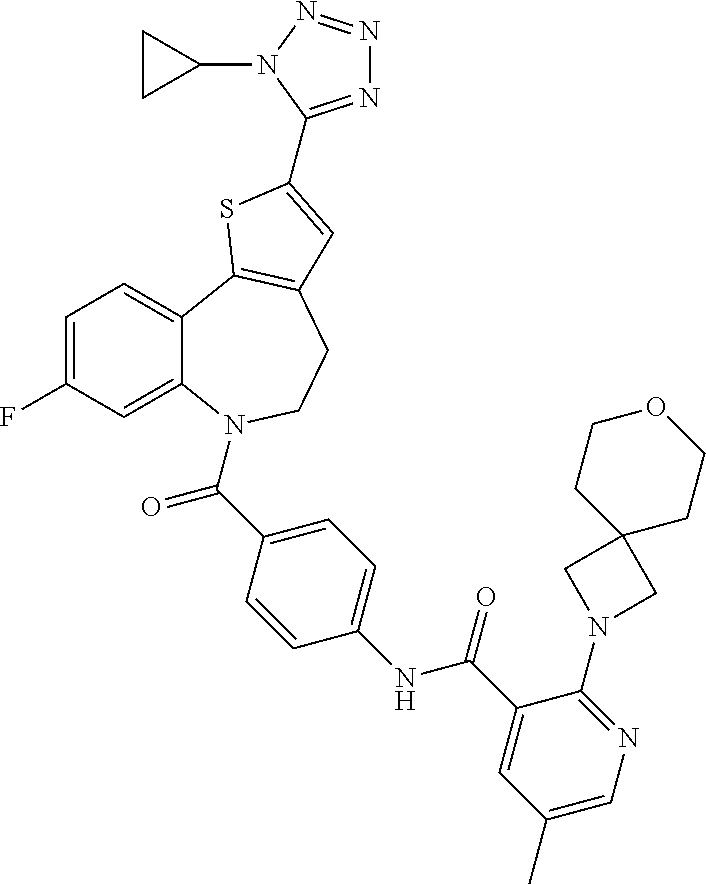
C1=C(F)C=C2C(=C1)C1=C(CCN2C(=O)C2=CC=C(NC(=O)C3=CC(C)=CN=C3N3CC4(C3)CCOCC4)C=C2)C=C(C2=NN=NN2C2CC2)S1
